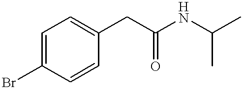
C1=C(Br)C=CC(CC(NC(C)C)=O)=C1
